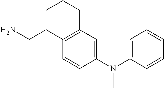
C1(N(C2=CC=CC=C2)C)=CC2=C(C=C1)C(CN)CCC2
